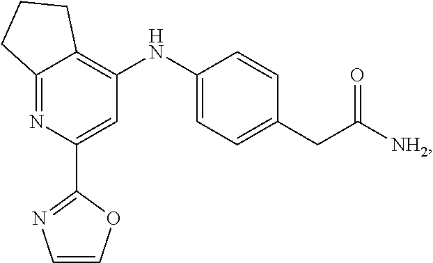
C1=COC(C2=CC(NC3=CC=C(CC([NH2])=O)C=C3)=C3C(=N2)CCC3)=N1
